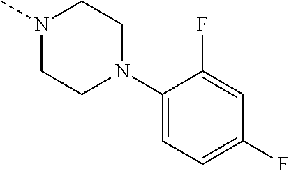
C1(N2CCN(C)CC2)=CC=C(F)C=C1F
